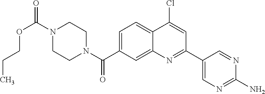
N1(C(OCCC)=O)CCN(C(=O)C2=CC=C3C(=C2)N=C(C2=CN=C(N)N=C2)C=C3Cl)CC1
